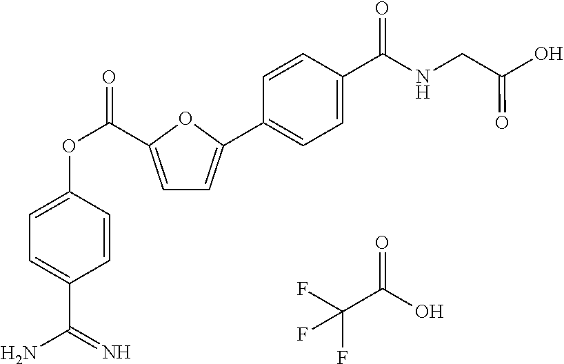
C1=C(C(OC2=CC=C(C(=N)N)C=C2)=O)OC(C2=CC=C(C(NCC(O)=O)=O)C=C2)=C1.FC(C(O)=O)(F)F
